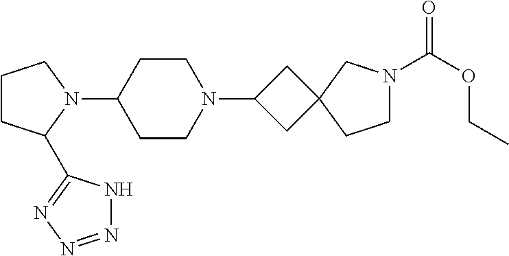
C1CC(C2=NN=NN2)N(C2CCN(C3CC4(C3)CCN(C(OCC)=O)C4)CC2)C1
